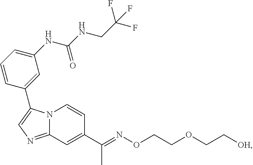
N12C(=NC=C1C1=CC(NC(NCC(F)(F)F)=O)=CC=C1)C=C(C(=NOCCOCC[OH])C)C=C2
